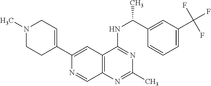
N1=C(C)N=C(NC(C2=CC(C(F)(F)F)=CC=C2)C)C2=C1C=NC(C1=CCN(C)CC1)=C2
